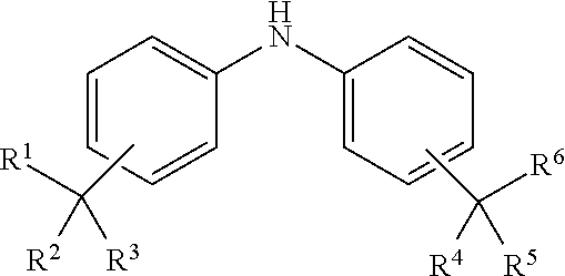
C1=CC=CC(NC2=CC=CC=C2)=C1.CC([R1])([R2])[R3].CC([R6])([R4])[R5]
